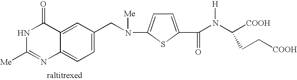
N1C([Me])=NC2=CC=C(CN([Me])C3=CC=C(C(N(C([COOH])CC[COOH])[H])=O)S3)C=C2C1=O
